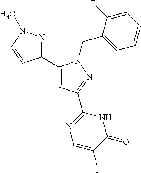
C1(C2=CC(C3=NC=C(F)C(=O)N3)=NN2CC2=CC=CC=C2F)=NN(C)C=C1
